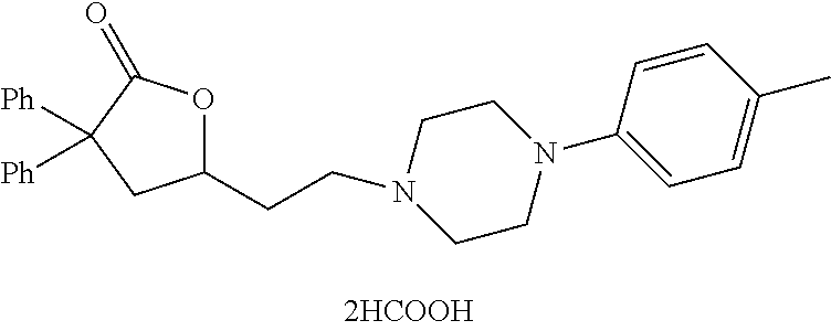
C1([Ph])([Ph])CC(CCN2CCN(C3=CC=C(C)C=C3)CC2)OC1=O
